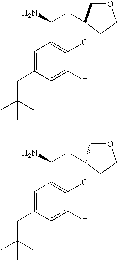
C1=C(CC(C)(C)C)C=C(F)C2=C1C(N)CC1(O2)COCC1.C1=C(CC(C)(C)C)C=C(F)C2=C1C(N)CC1(O2)COCC1
